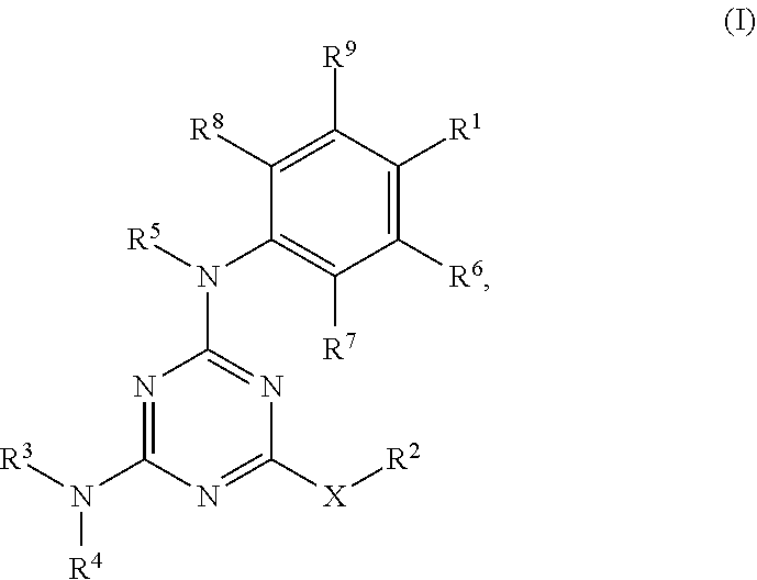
[R4]N([R3])C1=NC(N([R5])C2=C([R7])C([R6])=C([R1])C([R9])=C2[R8])=NC([X][R2])=N1
